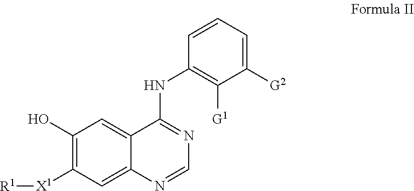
C12=CC(O)=C([X1][R1])C=C1N=CN=C2NC1=C([G1])C([G2])=CC=C1
